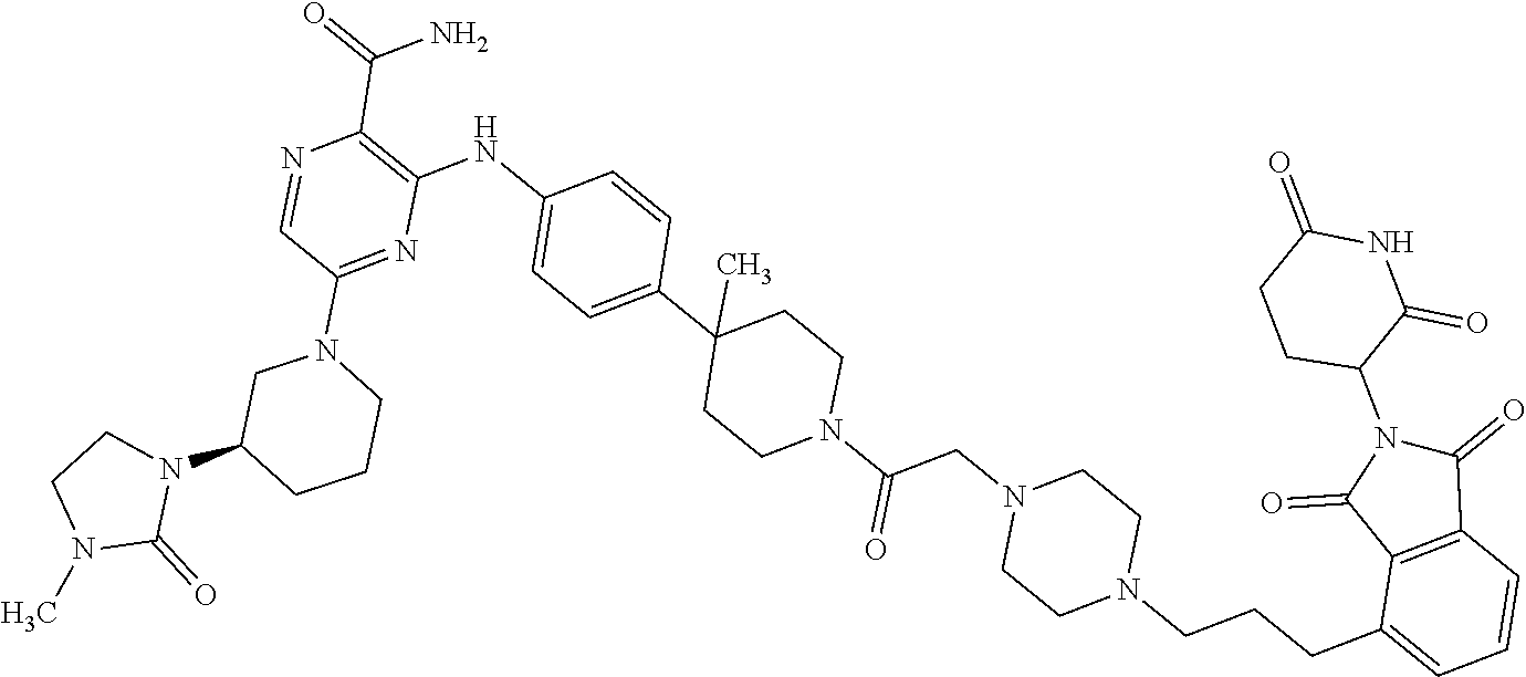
C1CN(CCCC2=CC=CC3=C2C(=O)N(C2C(=O)NC(=O)CC2)C3=O)CCN1CC(N1CCC(C2=CC=C(NC3=C(C(=O)N)N=CC(N4CCCC(N5CCN(C)C5=O)C4)=N3)C=C2)(C)CC1)=O
